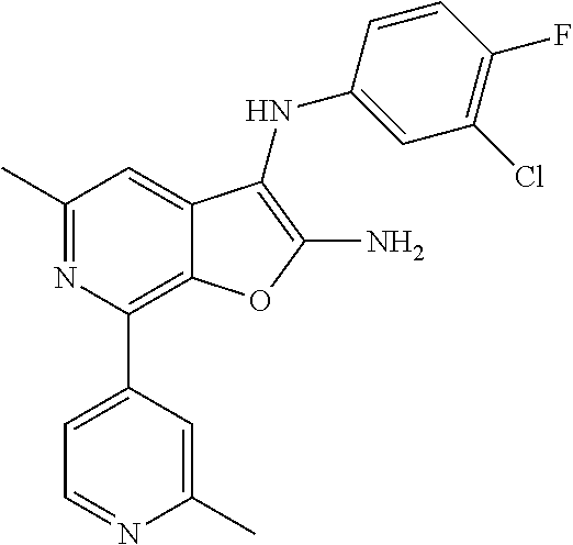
C1(Cl)=C(F)C=CC(NC2=C(N)OC3=C(C4=CC=NC(C)=C4)N=C(C)C=C32)=C1
